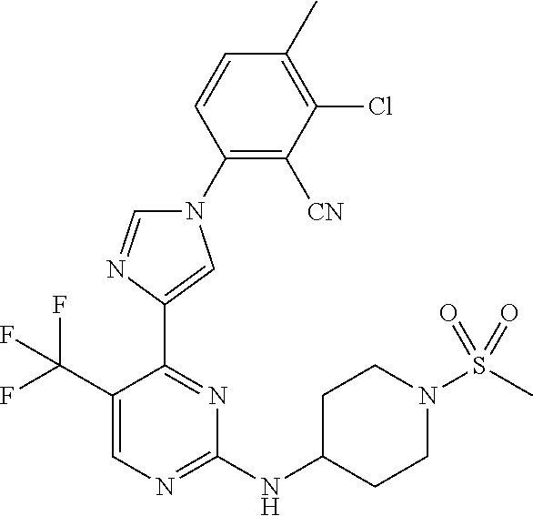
C1(N2C=NC(C3=NC(NC4CCN(S(C)(=O)=O)CC4)=NC=C3C(F)(F)F)=C2)=C([CN])C(Cl)=C(C)C=C1
